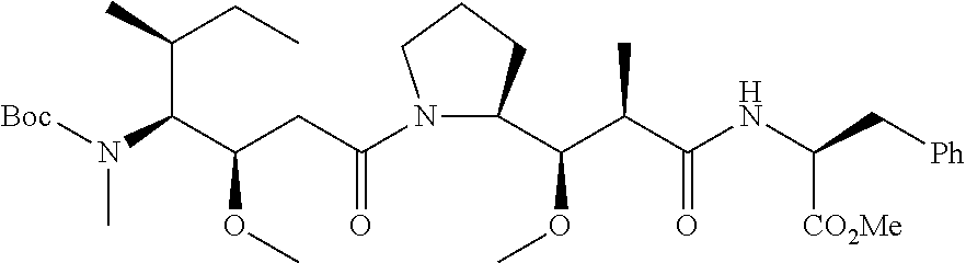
N1(C(CC(C(N([Boc])C)C(C)CC)OC)=O)C(C(C(C)C(NC(C[Ph])[CO2Me])=O)OC)CCC1
